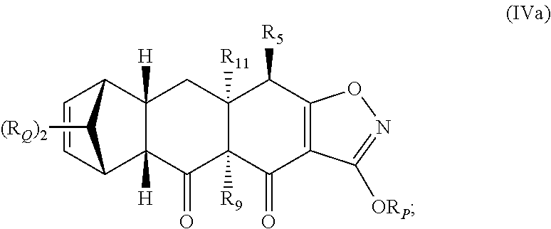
C1=CC2C3([H])C([H])(C1C2[(RQ)2])CC1([R11])C([R9])(C3=O)C(=O)C2=C(C1[R5])ON=C2[ORP]
